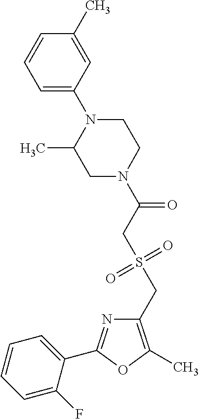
C1(CS(=O)(=O)CC(=O)N2CC(C)N(C3=CC=CC(C)=C3)CC2)=C(C)OC(C2=CC=CC=C2F)=N1
